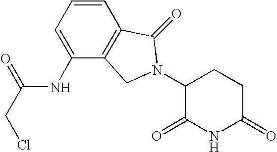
C1=CC2=C(C(NC(CCl)=O)=C1)CN(C1C(=O)NC(=O)CC1)C2=O
